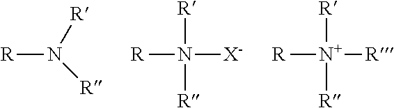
[R]N([R])[R].[R]N([R])([R])[X-].[R][N+]([R])([R])[R]
